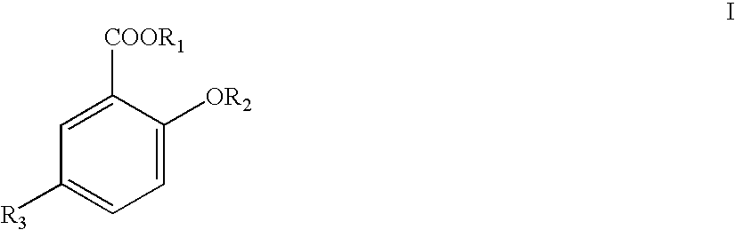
C1([OR2])=CC=C([R3])C=C1[COOR1]
